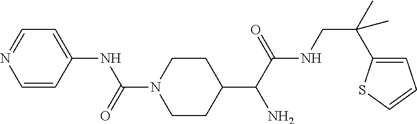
C1=CC(NC(N2CCC(C(C(NCC(C3=CC=CS3)(C)C)=O)N)CC2)=O)=CC=N1
